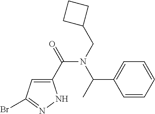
C1=CC=CC=C1C(N(C(C1=CC(Br)=NN1)=O)CC1CCC1)C
